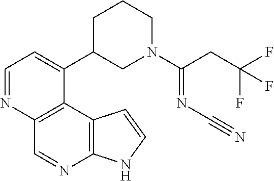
C1=NC2=C(C(C3CN(C(=NC#N)CC(F)(F)F)CCC3)=C1)C1=C(N=C2)NC=C1
